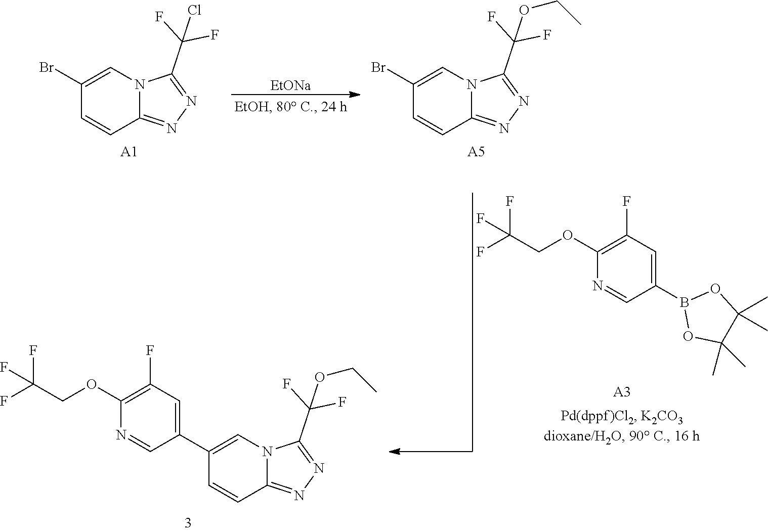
C1(Br)=CN2C(=NN=C2C(F)(F)Cl)C=C1.[A1].[A5].C1(Br)=CN2C(=NN=C2C(F)(F)OCC)C=C1.[EtONa].C1(OCC(F)(F)F)=C(F)C=C(B2OC(C)(C)C(C)(C)O2)C=N1.[A3].C1(OCC(F)(F)F)=C(F)C=C(C2=CN3C(=NN=C3C(F)(F)OCC)C=C2)C=N1
